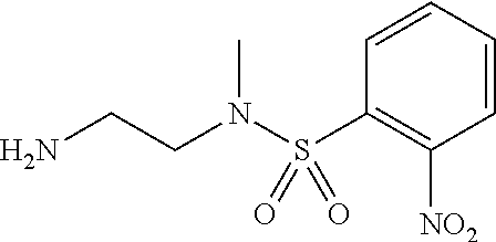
NCCN(S(C1=C([NO2])C=CC=C1)(=O)=O)C
